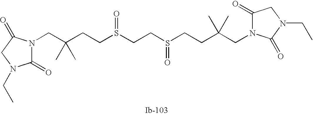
C(CCS(=O)CCS(=O)CCC(C)(C)CN1C(=O)CN(CC)C1=O)(C)(CN1C(=O)N(CC)CC1=O)C
